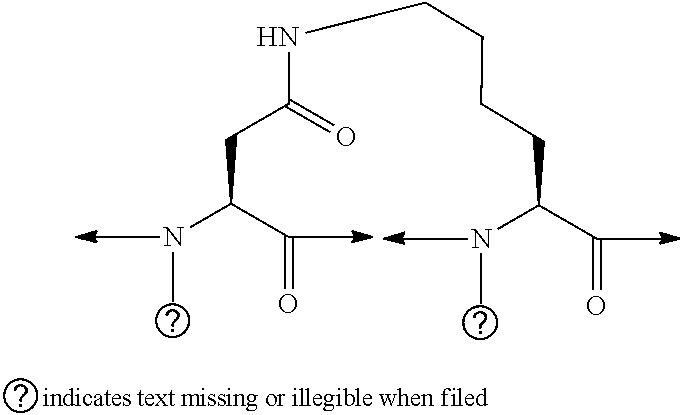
C(C(C=O)NC)C(NCCCCC(C=O)NC)=O
